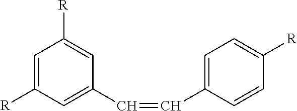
C1=C([R])C=C(C=CC2=CC=C([R])C=C2)C=C1[R]
